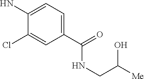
C1(C(=O)NCC([Me])O)=CC=C(N)C(Cl)=C1
